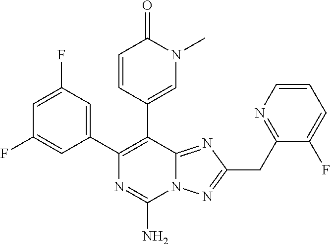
C1=C(F)C=C(C2=C(C3=CN(C)C(=O)C=C3)C3=NC(CC4=NC=CC=C4F)=NN3C(N)=N2)C=C1F
